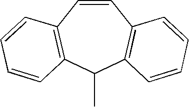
C1=CC2=C(C(C)C3=C1C=CC=C3)C=CC=C2
